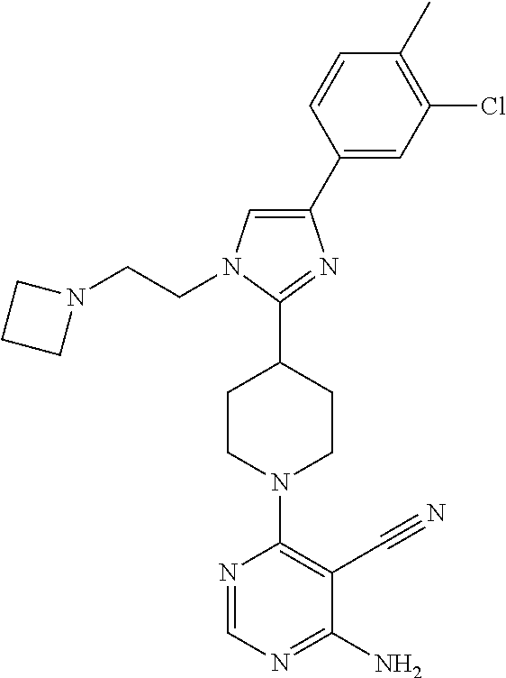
C1(C2=CC(Cl)=C(C)C=C2)=CN(CCN2CCC2)C(C2CCN(C3=C(C#N)C(N)=NC=N3)CC2)=N1
